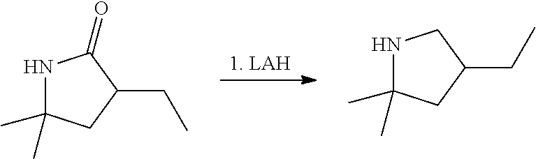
[1. LAH].N1C(C)(C)CC(CC)C1=O.N1C(C)(C)CC(CC)C1
